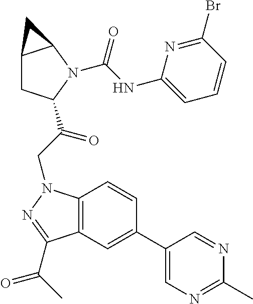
C1(NC(N2C3C(CC2C(CN2C4=C(C(C(C)=O)=N2)C=C(C2=CN=C(C)N=C2)C=C4)=O)C3)=O)=CC=CC(Br)=N1
